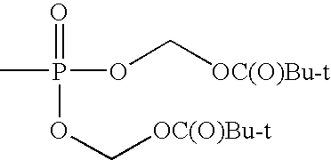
CP(OC[OC(O)Bu-t])(=O)OC[OC(O)Bu-t]
